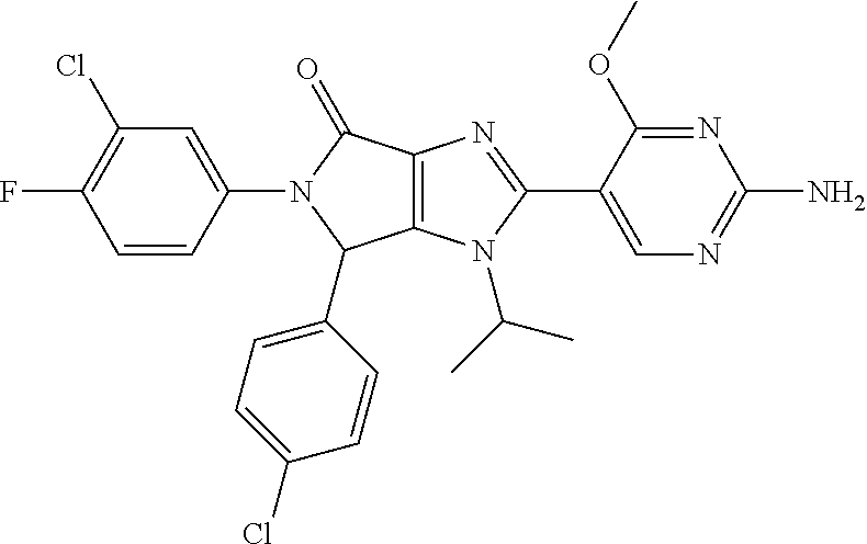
C12=C(N(C(C)C)C(C3=CN=C(N)N=C3OC)=N1)C(C1=CC=C(Cl)C=C1)N(C1=CC(Cl)=C(F)C=C1)C2=O
